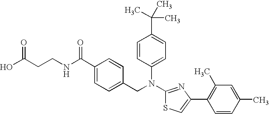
C(CCNC(C1=CC=C(CN(C2=CC=C(C(C)(C)C)C=C2)C2=NC(C3=C(C)C=C(C)C=C3)=CS2)C=C1)=O)(O)=O
